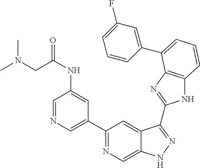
C1(C2=NC=C3C(=C2)C(C2=NC4=C(N2)C=CC=C4C2=CC(F)=CC=C2)=NN3)=CN=CC(NC(=O)CN(C)C)=C1
